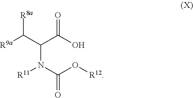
[R9a]C(C(C(O)=O)N(C(O[R12])=O)[R11])[R8a]
